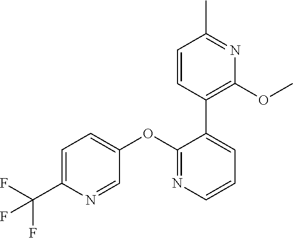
C1=C(C(F)(F)F)N=CC(OC2=NC=CC=C2C2=C(OC)N=C(C)C=C2)=C1
